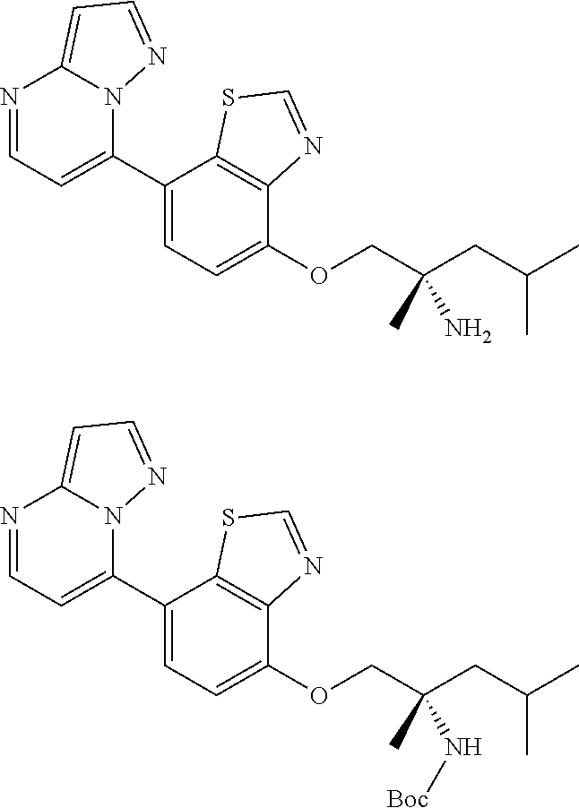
C1(C2=CC=NC3=CC=NN23)=CC=C(OCC(CC(C)C)(N)C)C2=C1SC=N2.C(C(CC(C)C)(N[Boc])C)OC1=CC=C(C2=CC=NC3=CC=NN23)C2=C1N=CS2
